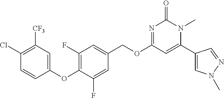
C1(OC2=C(F)C=C(COC3=NC(=O)N(C)C(C4=CN(C)N=C4)=C3)C=C2F)=CC([CF3])=C(Cl)C=C1
